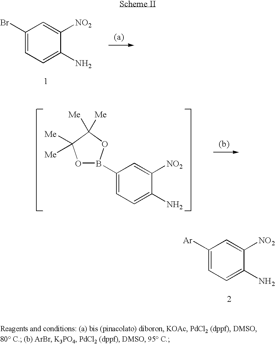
C1(Br)=CC=C(N)C([NO2])=C1.C1(B2OC([Me])([Me])C([Me])([Me])O2)=CC=C(N)C([NO2])=C1.C1([Ar])=CC=C(N)C([NO2])=C1
